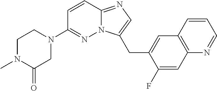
C1N(C)C(=O)CN(C2=NN3C(=NC=C3CC3=CC4=C(C=C3F)N=CC=C4)C=C2)C1
